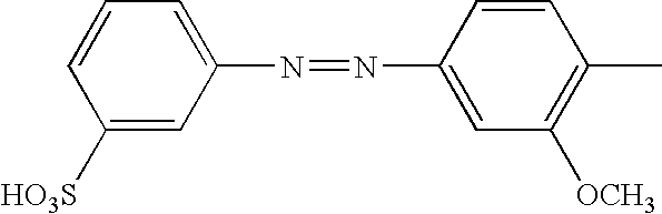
C1=CC=C(N=NC2=CC([OCH3])=C(C)C=C2)C=C1[HO3S]
